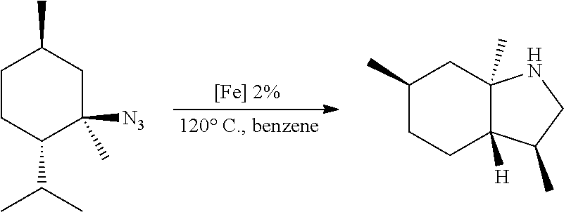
C1CC(C(C)C)C([N3])(C)CC1C.C1(C)CCC2([H])C(C)(C1)NCC2C
